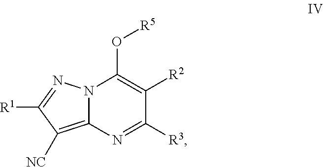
C12=C([NC])C([R1])=NN1C(O[R5])=C([R2])C([R3])=N2
